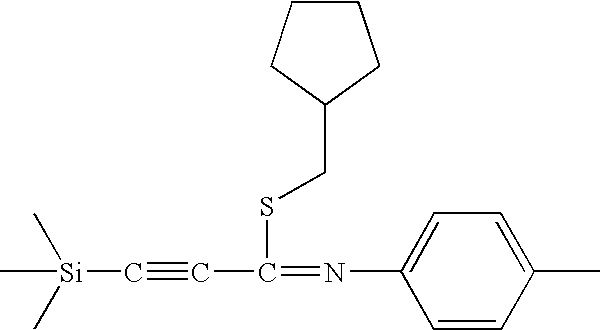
[Si](C#CC(=NC1=CC=C(C)C=C1)SCC1CCCC1)(C)(C)C
